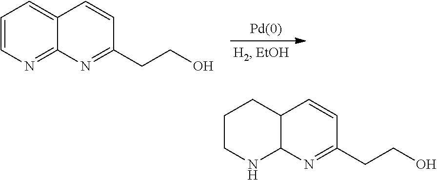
C1=CN=C2C(=C1)C=CC(CCO)=N2.C1CNC2C(C1)C=CC(CCO)=N2
